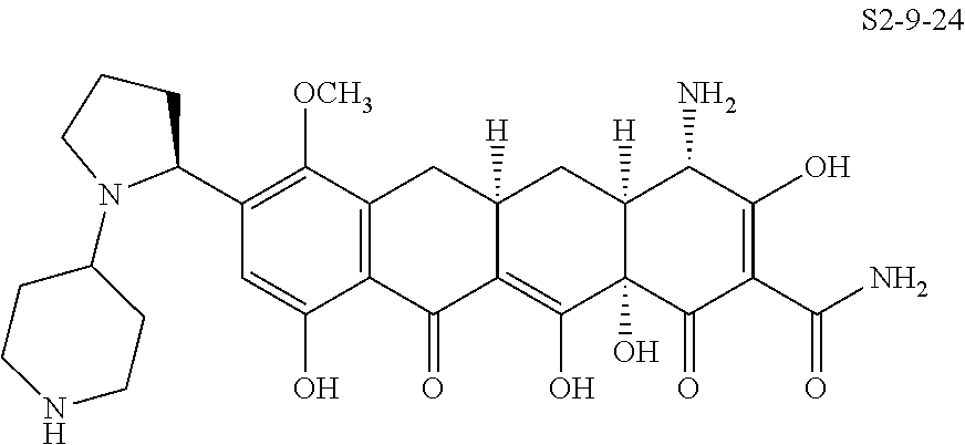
C12=C(C([OCH3])=C(C3N(C4CCNCC4)CCC3)C=C1O)CC1([H])C(=C(O)C3(O)C([H])(C1)C(N)C(O)=C(C(N)=O)C3=O)C2=O
